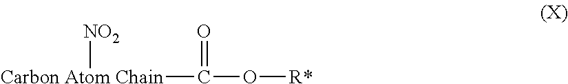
[NO2][Carbon Atom Chain]C(=O)O[R*]
